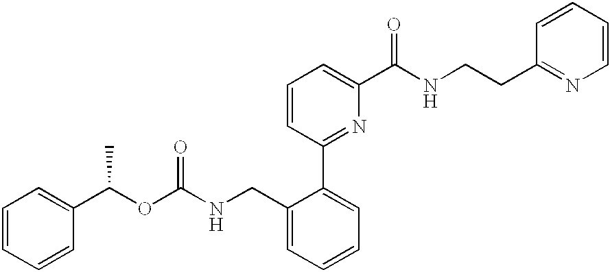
C1(CNC(OC(C2=CC=CC=C2)C)=O)=CC=CC=C1C1=NC(C(NCCC2=NC=CC=C2)=O)=CC=C1
